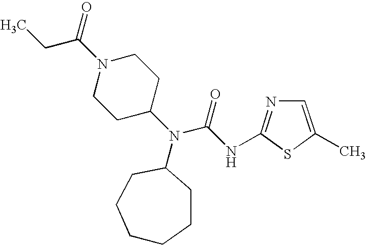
C1=C(C)SC(NC(N(C2CCCCCC2)C2CCN(C(CC)=O)CC2)=O)=N1
